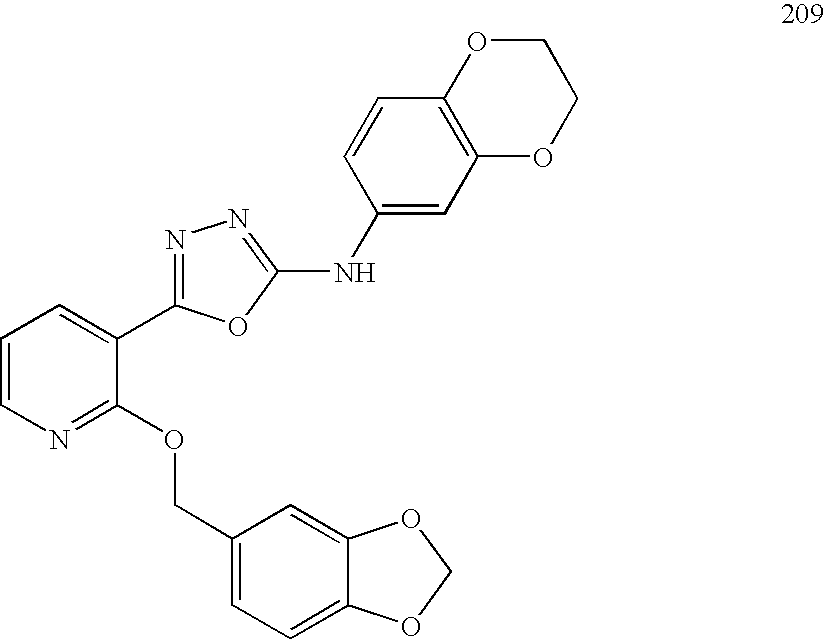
C1=CN=C(OCC2=CC=C3C(=C2)OCO3)C(C2=NN=C(NC3=CC4=C(C=C3)OCCO4)O2)=C1
